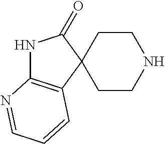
C1CC2(CCN1)C(=O)NC1=C2C=CC=N1
